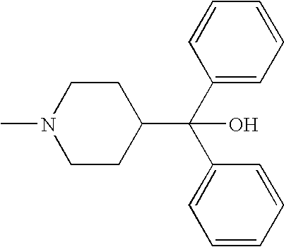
CN1CCC(C(C2=CC=CC=C2)(C2=CC=CC=C2)O)CC1
